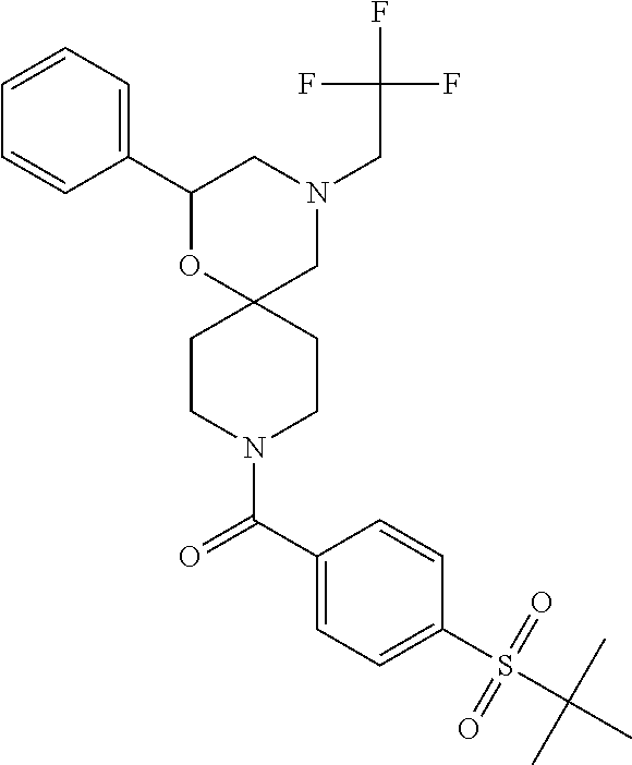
C1(C2=CC=CC=C2)OC2(CN(CC(F)(F)F)C1)CCN(C(C1=CC=C(S(C(C)(C)C)(=O)=O)C=C1)=O)CC2
